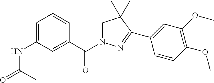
C1=C(NC(=O)C)C=C(C(N2CC(C)(C)C(C3=CC(OC)=C(OC)C=C3)=N2)=O)C=C1
